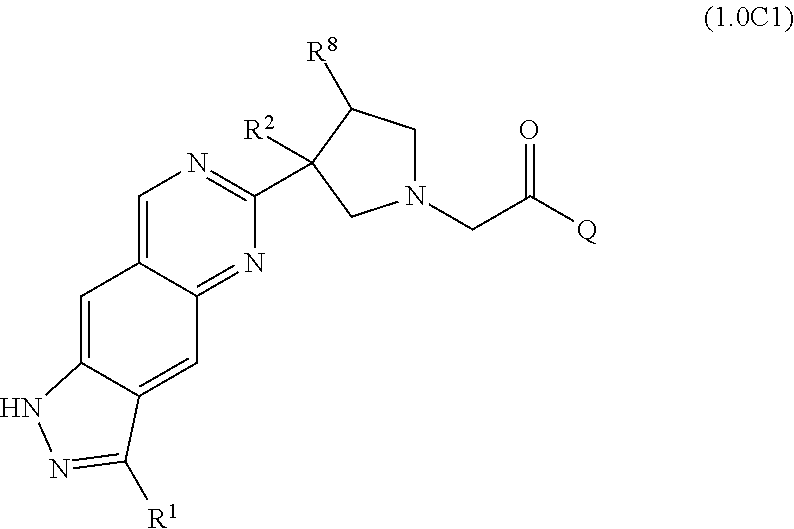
C1=C2C(=CC3=NC(C4([R2])C([R8])CN(CC(=O)[Q])C4)=NC=C13)C([R1])=NN2
